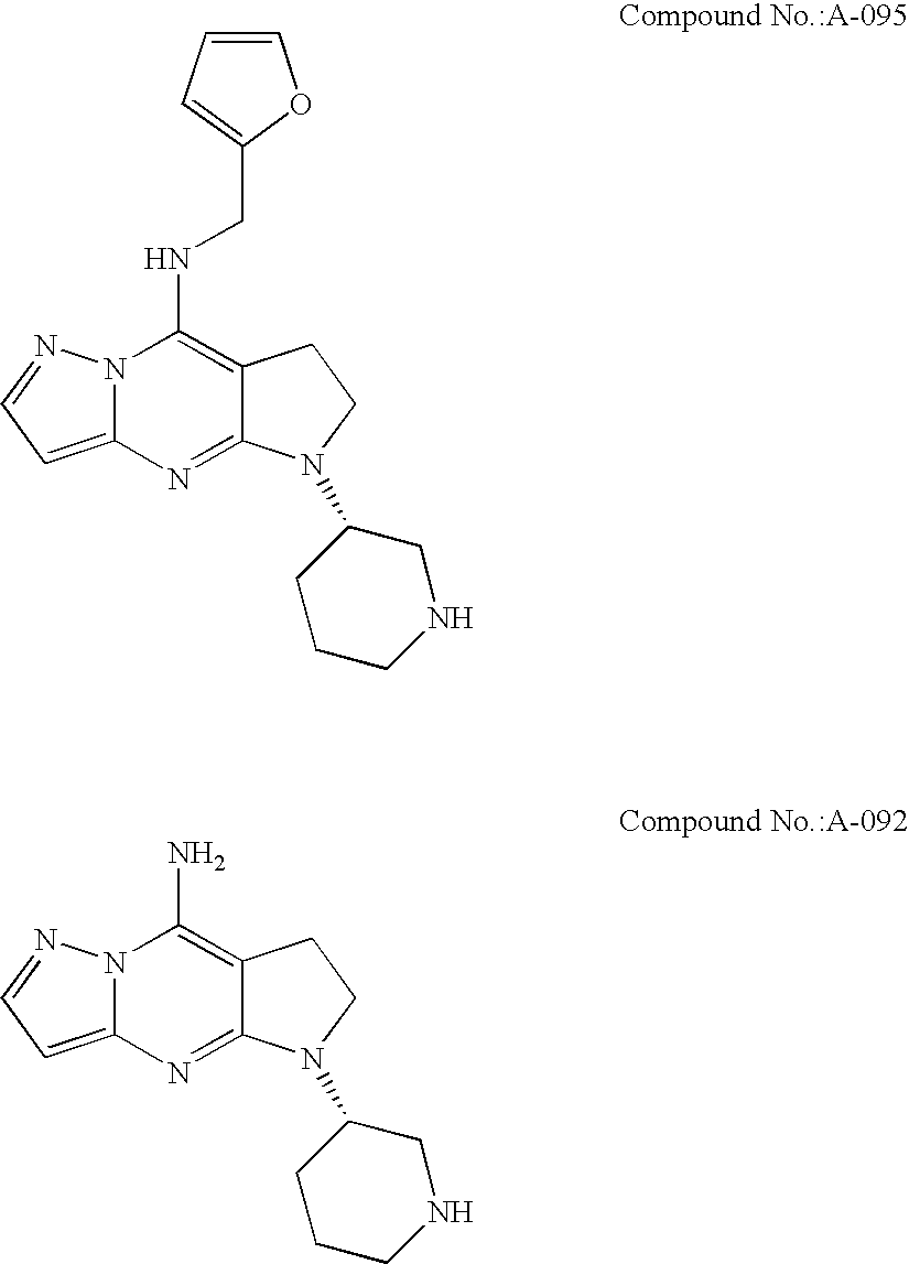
C12=CC=NN1C(NCC1=CC=CO1)=C1C(=N2)N(C2CCCNC2)CC1.C12=CC=NN1C(N)=C1C(=N2)N(C2CCCNC2)CC1
